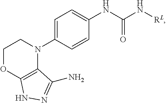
C1(N2CCOC3=C2C(N)=NN3)=CC=C(NC(N[RL])=O)C=C1
